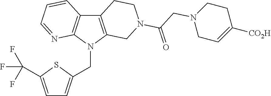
C12=C(N(CC3=CC=C(C(F)(F)F)S3)C3=C1C=CC=N3)CN(C(CN1CCC([CO2H])=CC1)=O)CC2
